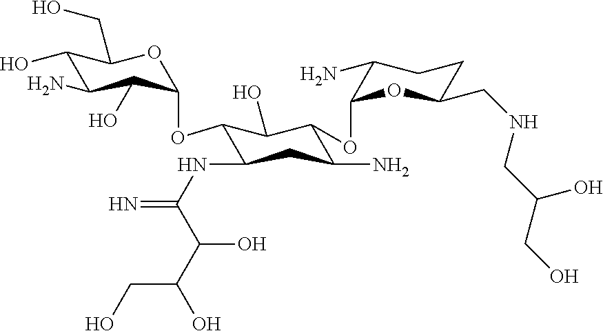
C1(O)C(N)C(O)C(OC2C(NC(=N)C(C(O)CO)O)CC(N)C(OC3OC(CNCC(CO)O)CCC3N)C2O)OC1CO
